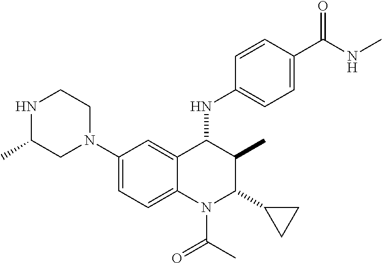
C1(N2CCNC(C)C2)=CC=C2C(=C1)C(NC1=CC=C(C(NC)=O)C=C1)C(C)C(C1CC1)N2C(C)=O
